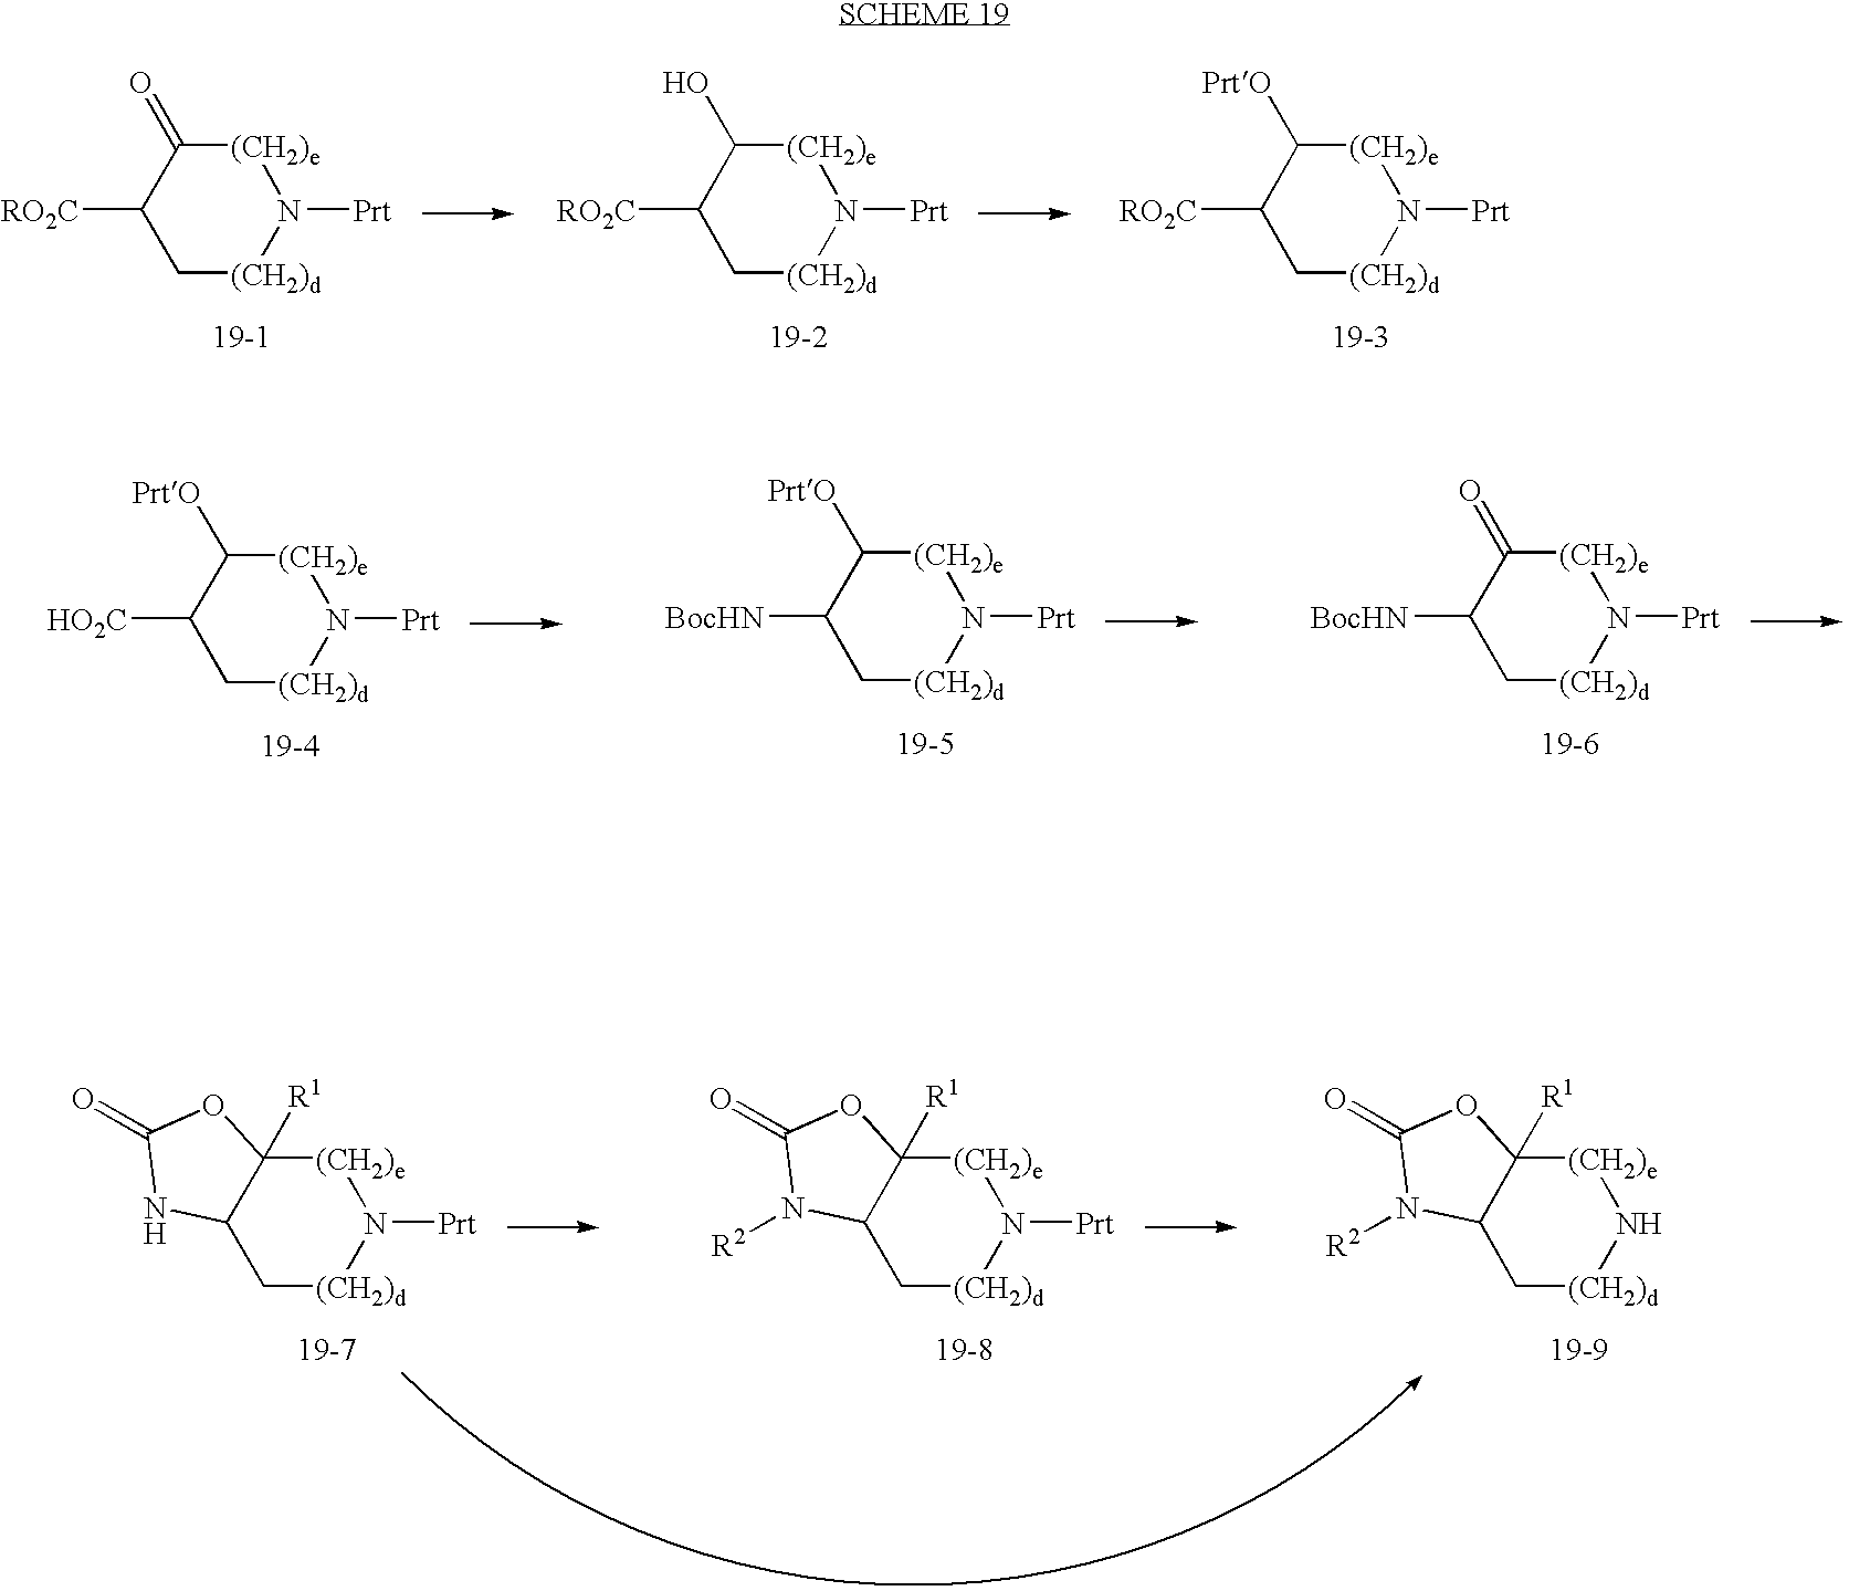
C1([RO2C])C[(CH2)d]N([Prt])[(CH2)e]C1=O.C1([RO2C])C[(CH2)d]N([Prt])[(CH2)e]C1O.C1([RO2C])C[(CH2)d]N([Prt])[(CH2)e]C1[PrtO].C1([HO2C])C[(CH2)d]N([Prt])[(CH2)e]C1[PrtO].C1([BocHN])C[(CH2)d]N([Prt])[(CH2)e]C1[PrtO].C1([BocHN])C[(CH2)d]N([Prt])[(CH2)e]C1=O.C12C[(CH2)d]N([Prt])[(CH2)e]C1([R1])OC(=O)N2.C12C[(CH2)d]N([Prt])[(CH2)e]C1([R1])OC(=O)N2[R2].C12C[(CH2)d]N[(CH2)e]C1([R1])OC(=O)N2[R2]
